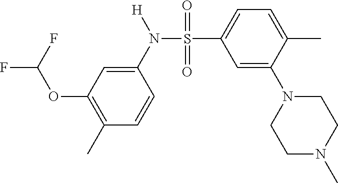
C1=CC(C)=C(OC(F)F)C=C1N([H])S(C1=CC=C(C)C(N2CCN(C)CC2)=C1)(=O)=O
